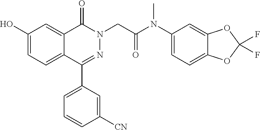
C1(O)=CC=C2C(=C1)C(=O)N(CC(=O)N(C)C1=CC=C3C(=C1)OC(F)(F)O3)N=C2C1=CC=CC([CN])=C1
